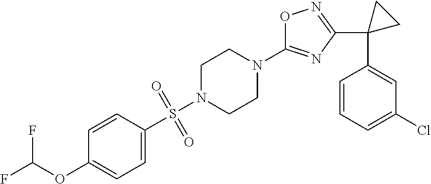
O1C(N2CCN(S(C3=CC=C(OC(F)F)C=C3)(=O)=O)CC2)=NC(C2(C3=CC(Cl)=CC=C3)CC2)=N1
